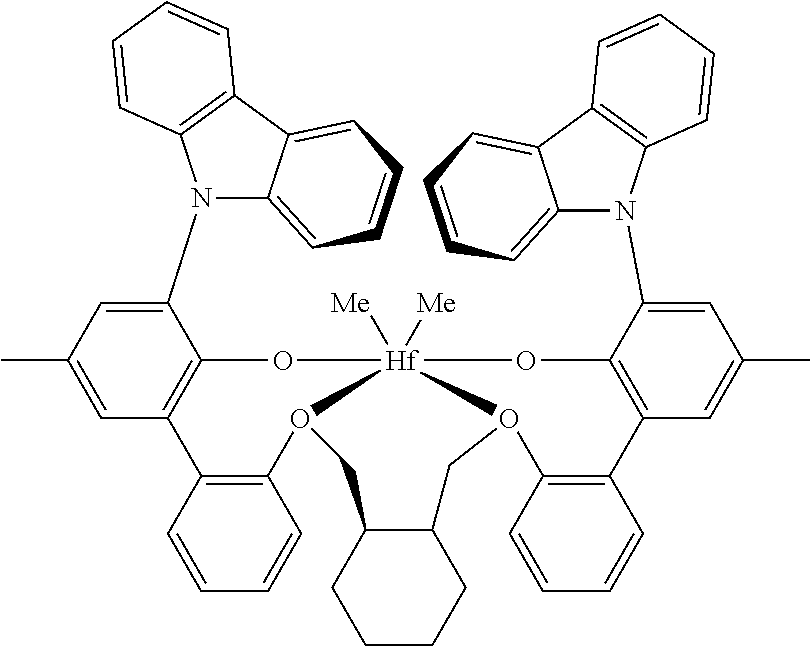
C1(N2C3=CC=CC=C3C3=C2C=CC=C3)=CC(C)=CC2=C1O[Hf]13([Me])([Me])OC4=C(C=C(C)C=C4N4C5=CC=CC=C5C5=C4C=CC=C5)C4=C(C=CC=C4)O1CC1C(CO3C3=C2C=CC=C3)CCCC1
